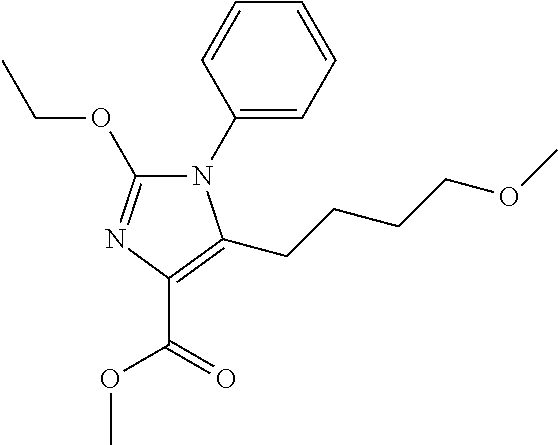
N1(C2=CC=CC=C2)C(OCC)=NC(C(=O)OC)=C1CCCCOC
